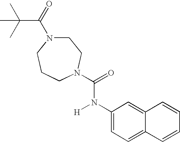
C(C(=O)N1CCN(C(=O)N(C2=CC=C3C(=C2)C=CC=C3)[H])CCC1)(C)(C)C
